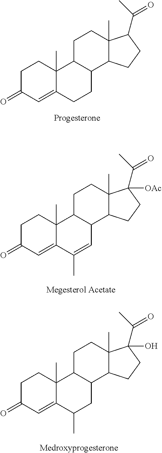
C1C(=O)C=C2C(C)(C1)C1C(CC2)C2C(C)(CC1)C(C(C)=O)CC2.C1C(=O)C=C2C(C)(C1)C1C(C=C2C)C2C(C)(CC1)C(C(C)=O)([OAc])CC2.C1C(=O)C=C2C(C)(C1)C1C(CC2C)C2C(C)(CC1)C(C(C)=O)(O)CC2
